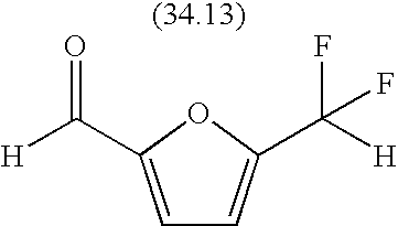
[H]C(=O)C1=CC=C(C([H])(F)F)O1
